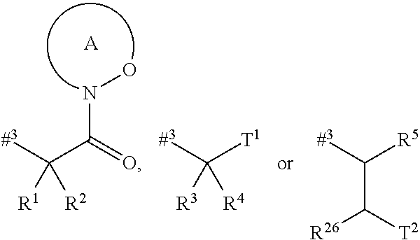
[#3]C(C(=O)NO)([R2])[R1].[A].[#3]C([T1])([R4])[R3].[#3]C([R5])C([R26])[T2]
